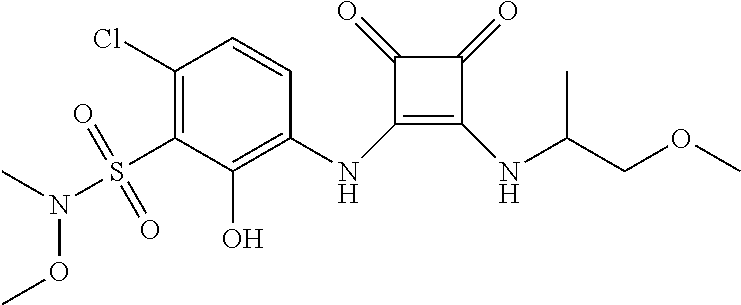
C1(Cl)=C(S(N(C)OC)(=O)=O)C(O)=C(NC2=C(NC(C)COC)C(=O)C2=O)C=C1
